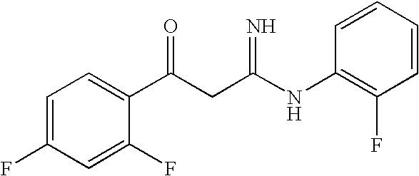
C1=C(F)C=C(F)C(C(CC(NC2=C(F)C=CC=C2)=N)=O)=C1
